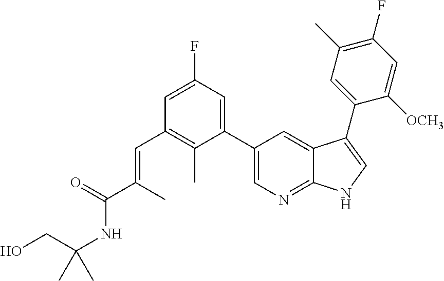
C(C1=C(C)C(C2=CN=C3C(=C2)C(C2=CC(C)=C(F)C=C2[OCH3])=CN3)=CC(F)=C1)=C(C)C(NC(CO)(C)C)=O
